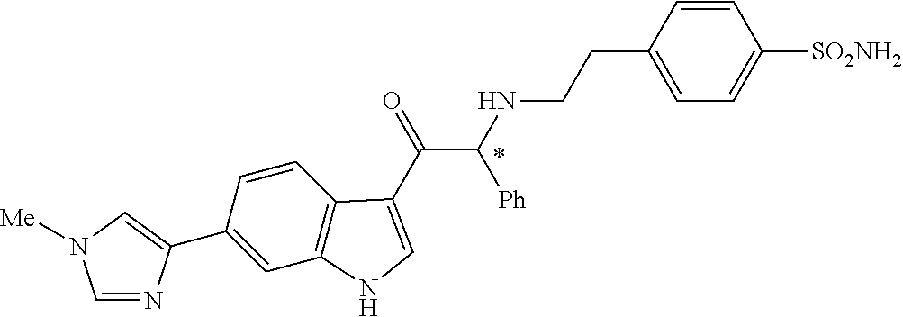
C1(C2=CN([Me])C=N2)=CC2=C(C=C1)C(C(=O)C(NCCC1=CC=C([SO2NH2])C=C1)[Ph])=CN2
